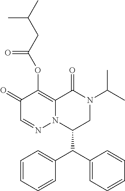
C1=CC=CC(C(C2=CC=CC=C2)C2CN(C(C)C)C(=O)C3=C(OC(CC(C)C)=O)C(=O)C=NN23)=C1
